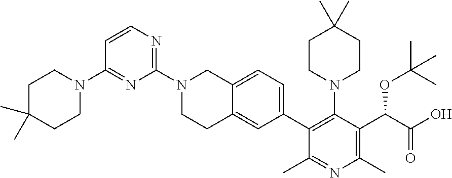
C1(N2CCC(C)(C)CC2)=NC(N2CCC3=CC(C4=C(N5CCC(C)(C)CC5)C(C(C(=O)O)OC(C)(C)C)=C(C)N=C4C)=CC=C3C2)=NC=C1
